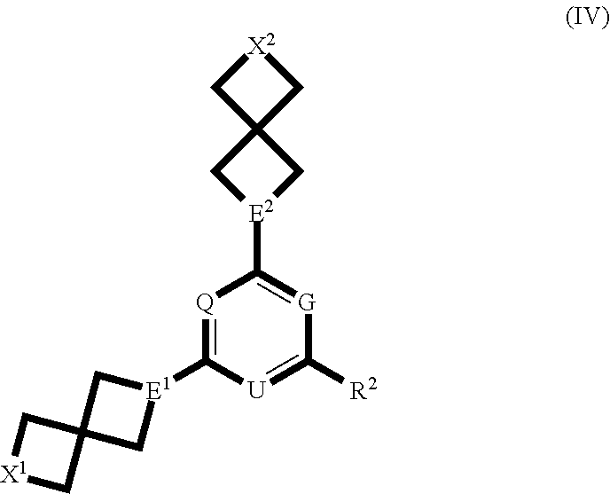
[Q]1=C([E1]2CC3(C2)C[X1]C3)[U]=C([R2])[G]=C1[E2]1CC2(C1)C[X2]C2
